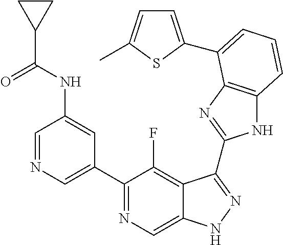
C1=NC=C(C2=NC=C3C(=C2F)C(C2=NC4=C(N2)C=CC=C4C2=CC=C(C)S2)=NN3)C=C1NC(C1CC1)=O
